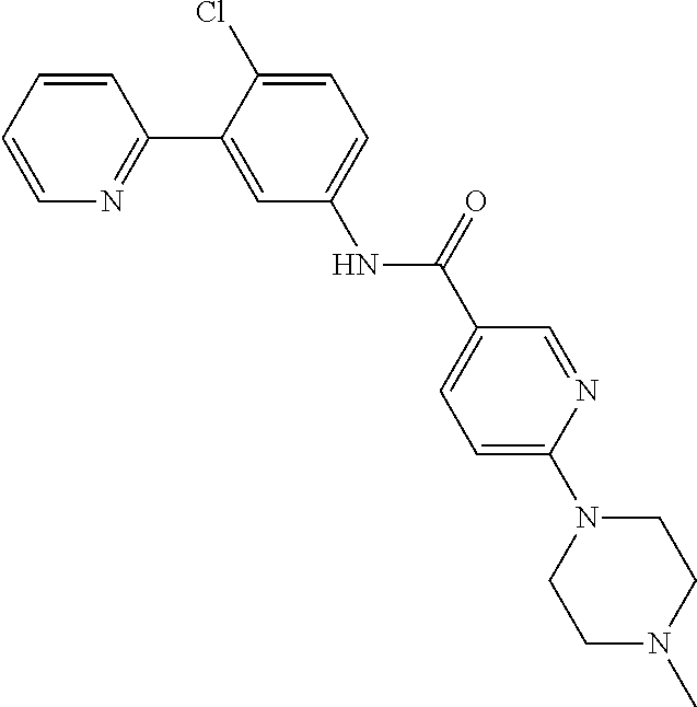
C1(C2=CC(NC(C3=CC=C(N4CCN(C)CC4)N=C3)=O)=CC=C2Cl)=NC=CC=C1
